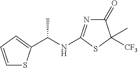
C1=CC=C(C(NC2=NC(=O)C([CF3])(C)S2)C)S1
